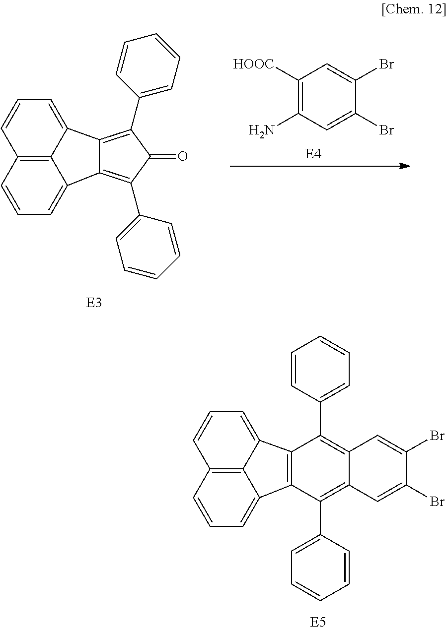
C12=C(C3=CC=CC4=C3C1=CC=C4)C(C1=CC=CC=C1)=C1C(=C2C2=CC=CC=C2)C=C(Br)C(Br)=C1.C12=C(C3=CC=CC=C3)C(=O)C(C3=CC=CC=C3)=C1C1=CC=CC3=C1C2=CC=C3.C1([HOOC])=C(N)C=C(Br)C(Br)=C1
